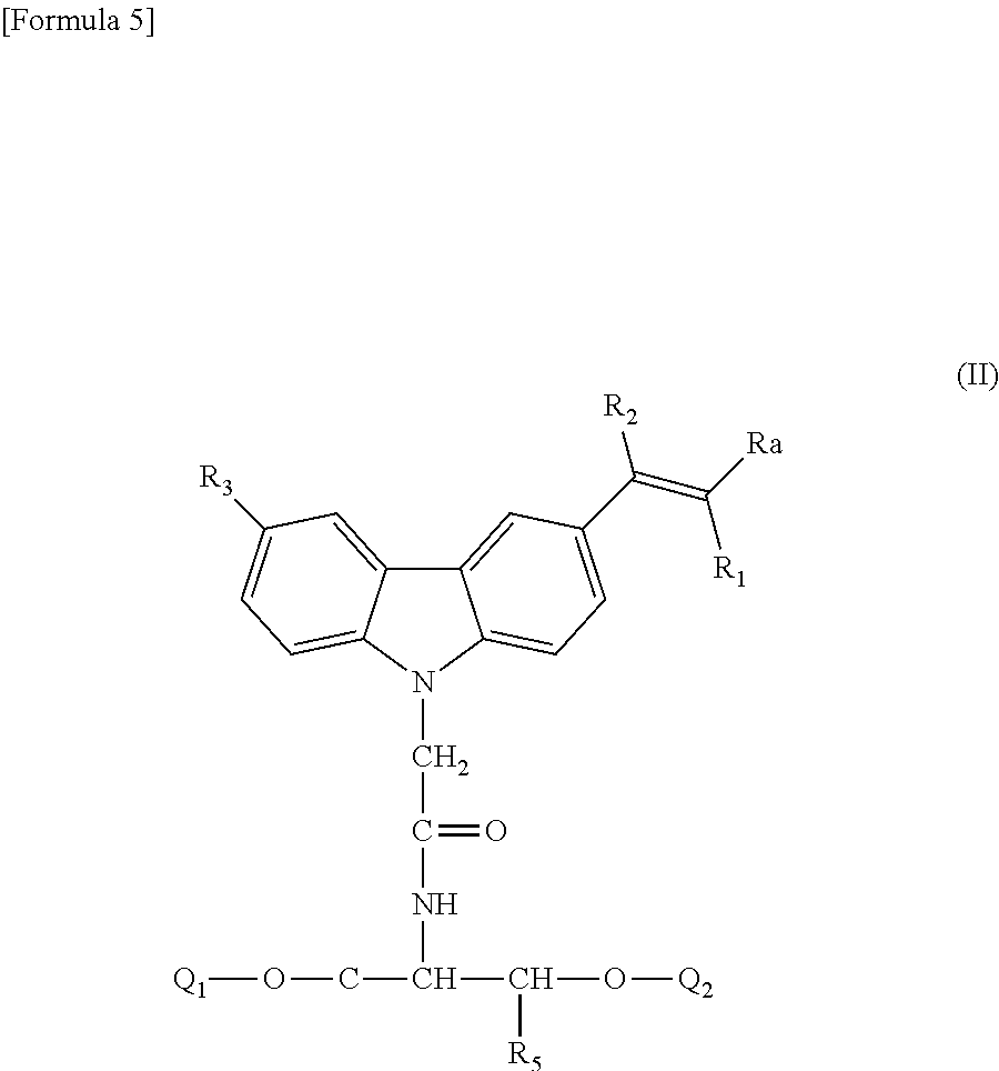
C12=CC(C(=C([Ra])[R1])[R2])=CC=C1N(CC(NC(CO[Q1])C(O[Q2])[R5])=O)C1=CC=C([R3])C=C21
